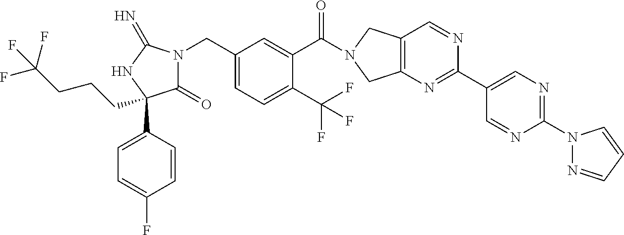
C(C1=CC=C(C(F)(F)F)C(C(=O)N2CC3=C(C2)N=C(C2=CN=C(N4N=CC=C4)N=C2)N=C3)=C1)N1C(=O)C(C2=CC=C(F)C=C2)(CCCC(F)(F)F)NC1=N
